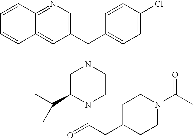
N1=C2C(=CC(C(N3CC(C(C)C)N(C(CC4CCN(C(C)=O)CC4)=O)CC3)C3=CC=C(Cl)C=C3)=C1)C=CC=C2
